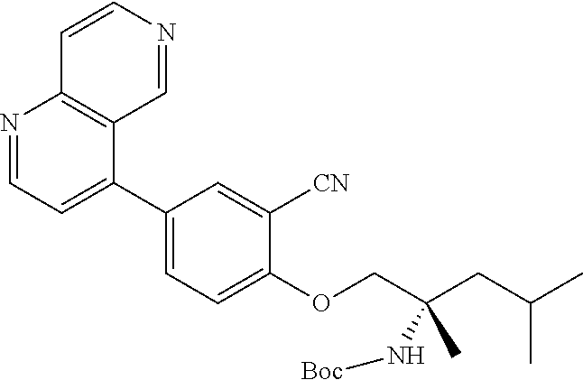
C1(C2=CC=NC3=C2C=NC=C3)=CC=C(OCC(CC(C)C)(C)N[Boc])C([CN])=C1
